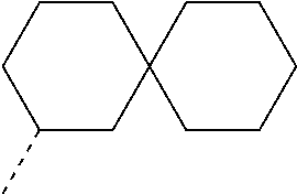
C1CCC(C)CC12CCCCC2
